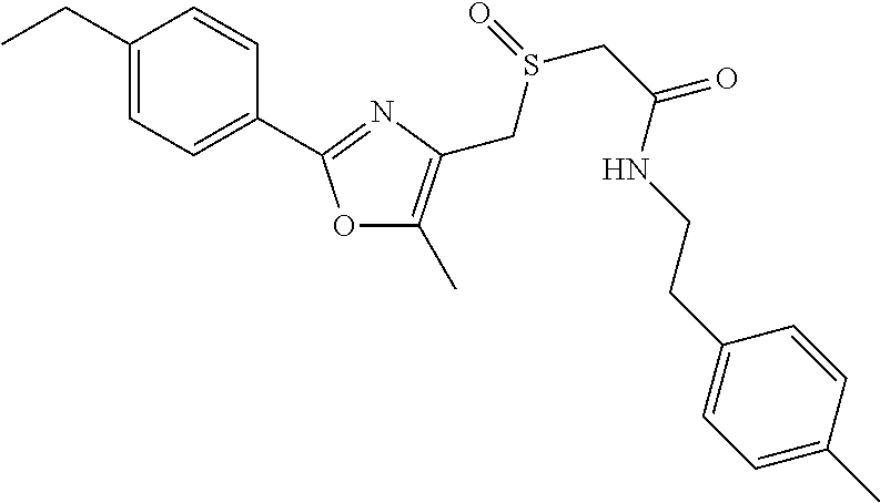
O1C(C)=C(CS(=O)CC(=O)NCCC2=CC=C(C)C=C2)N=C1C1=CC=C(CC)C=C1
